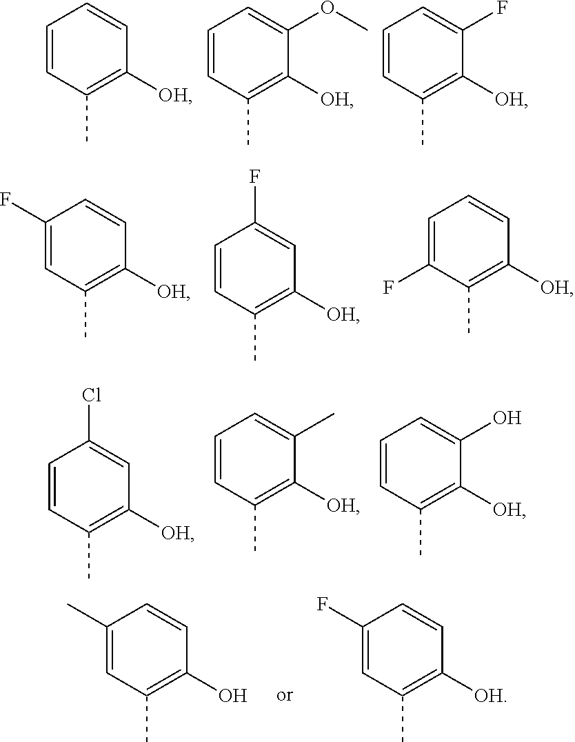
C1=CC(C)=C([OH])C=C1.C1=CC(C)=C([OH])C(OC)=C1.C1=CC(C)=C([OH])C(F)=C1.C1=CC(C)=C([OH])C=C1F.C1=C(F)C(C)=C([OH])C=C1.C1(F)=CC(C)=C([OH])C=C1.C1=CC(C)=C([OH])C=C1Cl.C1=CC(C)=C([OH])C(C)=C1.C1=CC(C)=C([OH])C(O)=C1.C1(C)=CC(C)=C(O)C=C1.C1(F)=CC(C)=C([OH])C=C1
